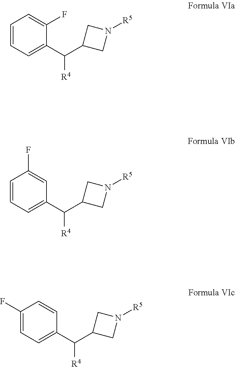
C1=CC=C(C([R4])C2CN([R5])C2)C(F)=C1.C1=CC=C(C([R4])C2CN([R5])C2)C=C1F.C1(F)=CC=C(C([R4])C2CN([R5])C2)C=C1
